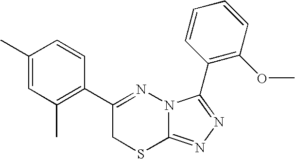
C1=C(C)C=CC(C2=NN3C(=NN=C3C3=C(OC)C=CC=C3)SC2)=C1C
